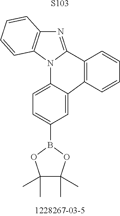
[S103].C1(B2OC(C)(C)C(C)(C)O2)=CC=C2C(=C1)C1=C(C3=NC4=C(N23)C=CC=C4)C=CC=C1
